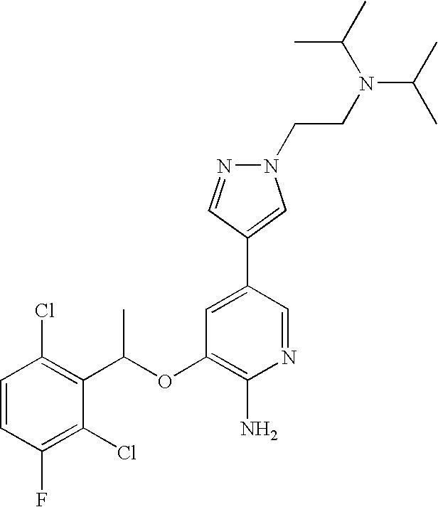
C1=CC(Cl)=C(C(OC2=C(N)N=CC(C3=CN(CCN(C(C)C)C(C)C)N=C3)=C2)C)C(Cl)=C1F
